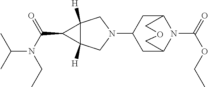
N1(C2CC3N(C(=O)OCC)C(C2)COC3)CC2([H])C([H])(C1)C2C(N(C(C)C)CC)=O
